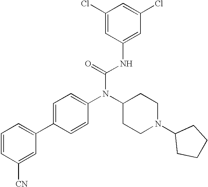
C1(Cl)=CC(NC(N(C2CCN(C3CCCC3)CC2)C2=CC=C(C3=CC=CC([CN])=C3)C=C2)=O)=CC(Cl)=C1
